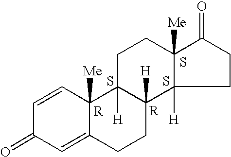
S.C1=CC2([Me])C(=CC1=O)CCC1([H])C2([H])CCC2([Me])C1([H])CCC2=O.[R].S.S
